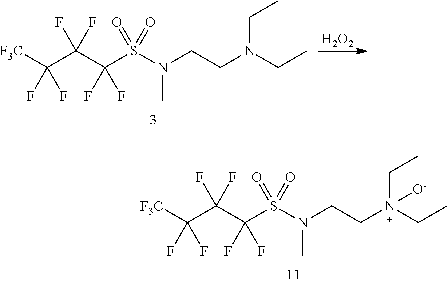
[F3C]C(C(C(S(N(CCN(CC)(CC)[O-])C)(=O)=O)(F)F)(F)F)(F)F.[F3C]C(C(C(S(N(CCN(CC)CC)C)(=O)=O)(F)F)(F)F)(F)F.[H2O2]
